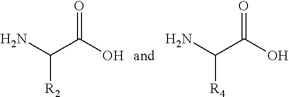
NC(C(O)=O)[R2].NC(C(O)=O)[R4]
